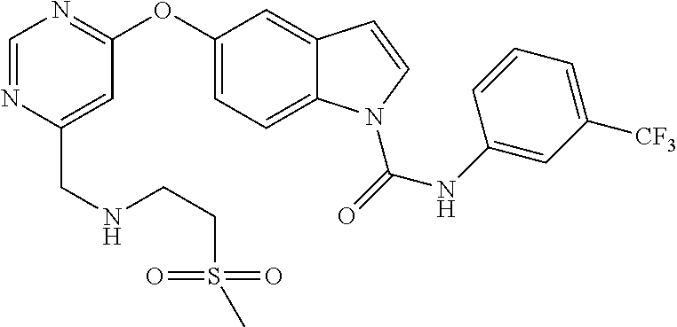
C(C1=CC(OC2=CC=C3C(=C2)C=CN3C(=O)NC2=CC([CF3])=CC=C2)=NC=N1)NCCS(C)(=O)=O
